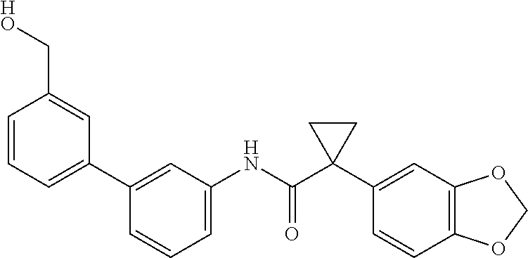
C1=C(NC(C2(C3=CC4=C(C=C3)OCO4)CC2)=O)C=C(C2=CC=CC(C[HO])=C2)C=C1
